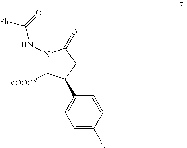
N1(NC([Ph])=O)C([EtOOC])C(C2=CC=C(Cl)C=C2)CC1=O
